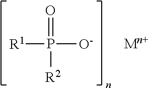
[R1]P(=O)([O-])[R2].[Mn+]
